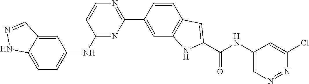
C1=C2C(=CC(NC3=NC(C4=CC5=C(C=C4)C=C(C(NC4=CN=NC(Cl)=C4)=O)N5)=NC=C3)=C1)C=NN2
